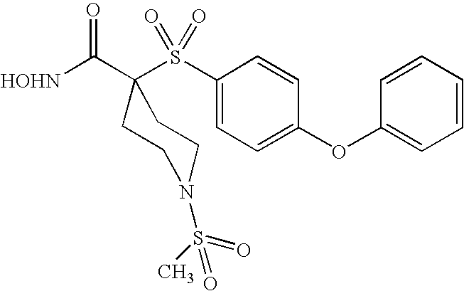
[HOHN]C(C1(S(C2=CC=C(OC3=CC=CC=C3)C=C2)(=O)=O)CCN(S(C)(=O)=O)CC1)=O
